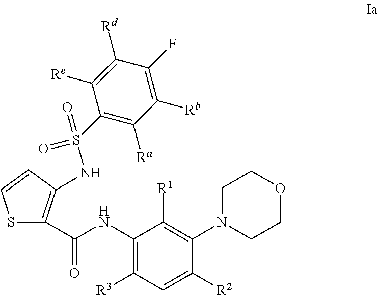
S1C(C(NC2=C([R3])C=C([R2])C(N3CCOCC3)=C2[R1])=O)=C(NS(=O)(=O)C2=C([Ra])C([Rb])=C(F)C([Rd])=C2[Re])C=C1
